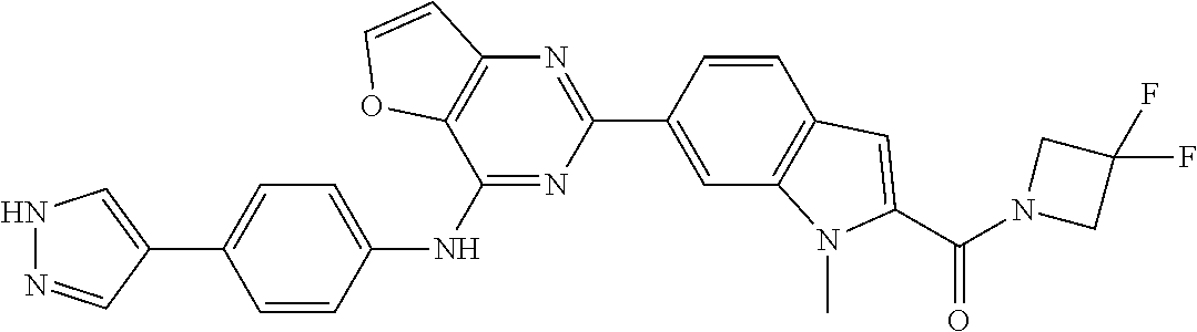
N1=C(NC2=CC=C(C3=CNN=C3)C=C2)C2=C(N=C1C1=CC3=C(C=C1)C=C(C(=O)N1CC(F)(F)C1)N3C)C=CO2
